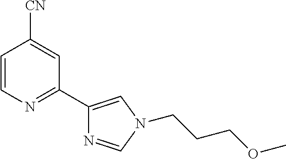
C1=CN=C(C2=CN(CCCOC)C=N2)C=C1[CN]
